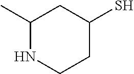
N1C(C)CC(S)CC1
